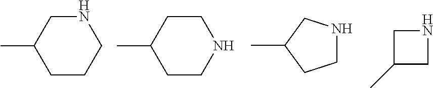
C1CCNCC1C.C1CNCCC1C.C1NCC(C)C1.C1NCC1C
